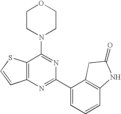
C1CN(C2=NC(C3=CC=CC4=C3CC(=O)N4)=NC3=C2SC=C3)CCO1
